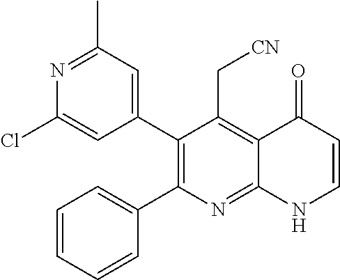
N1=C(C)C=C(C2=C(C3=CC=CC=C3)N=C3C(=C2C[CN])C(=O)C=CN3)C=C1Cl
